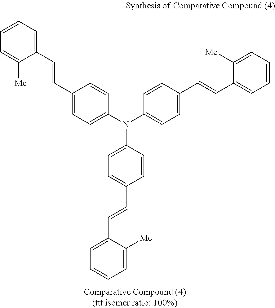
C1(C=CC2=CC=CC=C2[Me])=CC=C(N(C2=CC=C(C=CC3=CC=CC=C3[Me])C=C2)C2=CC=C(C=CC3=CC=CC=C3[Me])C=C2)C=C1
